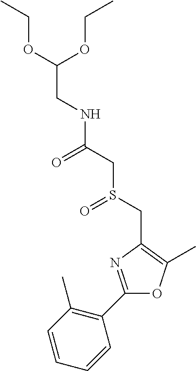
C(C(OCC)OCC)NC(CS(CC1=C(C)OC(C2=C(C)C=CC=C2)=N1)=O)=O
